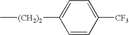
C1([(CH2)2]C)=CC=C([CF3])C=C1
